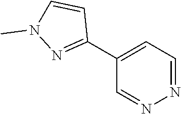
N1=CC=C(C2=NN(C)C=C2)C=N1
